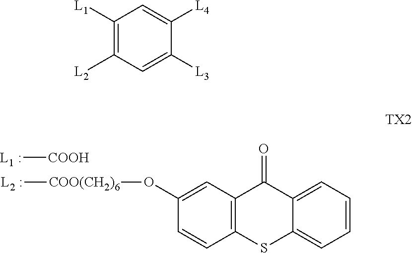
C1(O[COO(CH2)6][L2 :])=CC2=C(C=C1)SC1=CC=CC=C1C2=O.[L1 :][COOH].C1([L1])=C([L2])C=C([L3])C([L4])=C1
